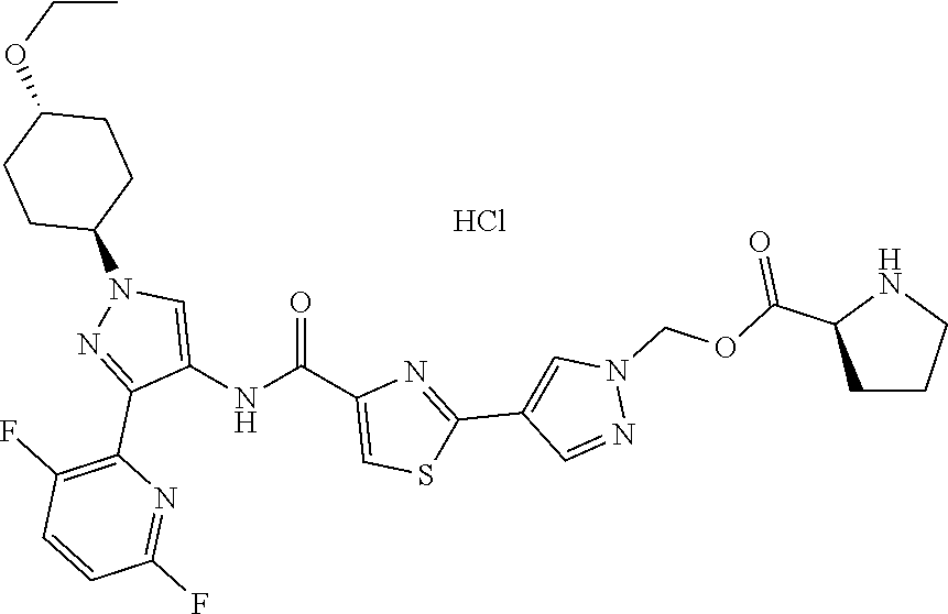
Cl.O=C(C1=CSC(C2=CN(COC(=O)C3CCCN3)N=C2)=N1)NC1=CN(C2CCC(OCC)CC2)N=C1C1=C(F)C=CC(F)=N1
